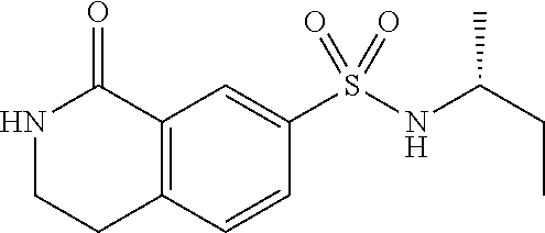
N1CCC2=C(C1=O)C=C(S(NC(CC)C)(=O)=O)C=C2
